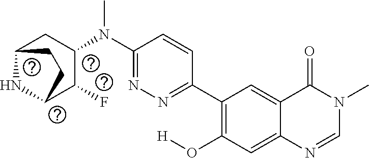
N1=C(N(C)C2C(F)C3NC(C2)CC3)C=CC(C2=C(O[H])C=C3C(=C2)C(=O)N(C)C=N3)=N1
